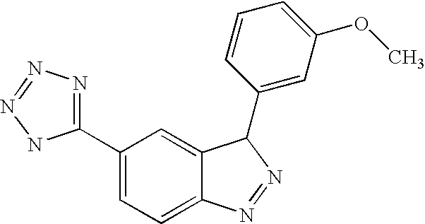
C1=C(C2=NN=NN2)C=C2C(=C1)N=NC2C1=CC(OC)=CC=C1
